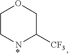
C1C[N*]C([CF3])CO1
